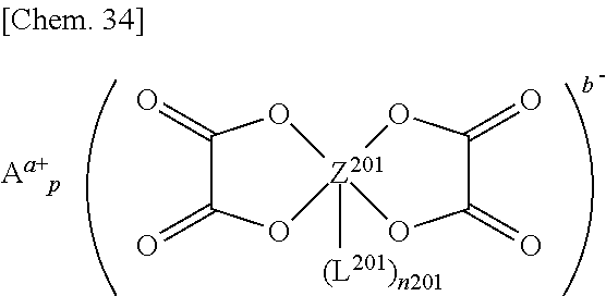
C1(=O)C(=O)O[Z201]2([(L201)n201])(O1)OC(=O)C(=O)O2.[Aa+p]
